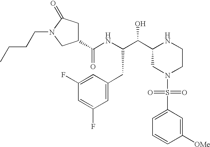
C1(C(NC(C(C2CN(S(=O)(=O)C3=CC=CC([OMe])=C3)CCN2)O)CC2=CC(F)=CC(F)=C2)=O)CC(=O)N(CCCC)C1
